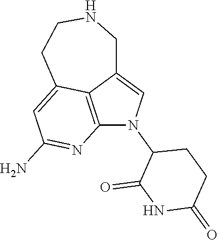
C12=C3C(=CN1C1C(=O)NC(=O)CC1)CNCCC3=CC(N)=N2
